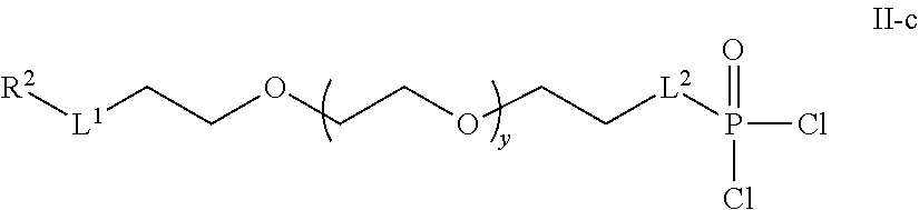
[R2][L1]CCOCCOCC[L2]P(Cl)(Cl)=O
